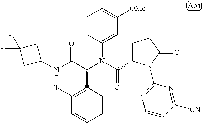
C1=CC(C(C(NC2CC(F)(F)C2)=O)N(C(=O)C2CCC(=O)N2C2=NC=CC([CN])=N2)C2=CC([OMe])=CC=C2)=C(Cl)C=C1
